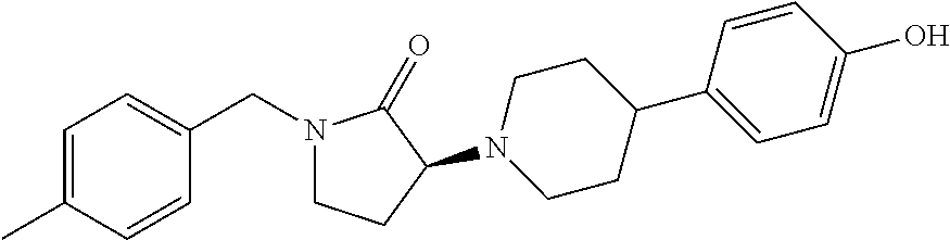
C1=C(C)C=CC(CN2CCC(N3CCC(C4=CC=C(O)C=C4)CC3)C2=O)=C1
